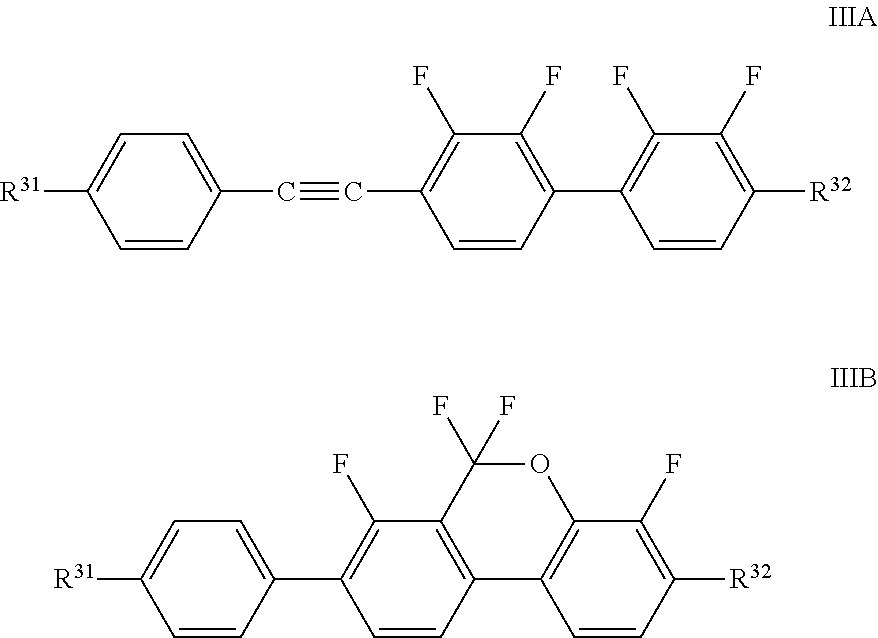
C1=C(C2=C(F)C3=C(C=C2)C2=C(OC3(F)F)C(F)=C([R32])C=C2)C=CC([R31])=C1.C1=C(C#CC2=C(F)C(F)=C(C3=C(F)C(F)=C([R32])C=C3)C=C2)C=CC([R31])=C1
